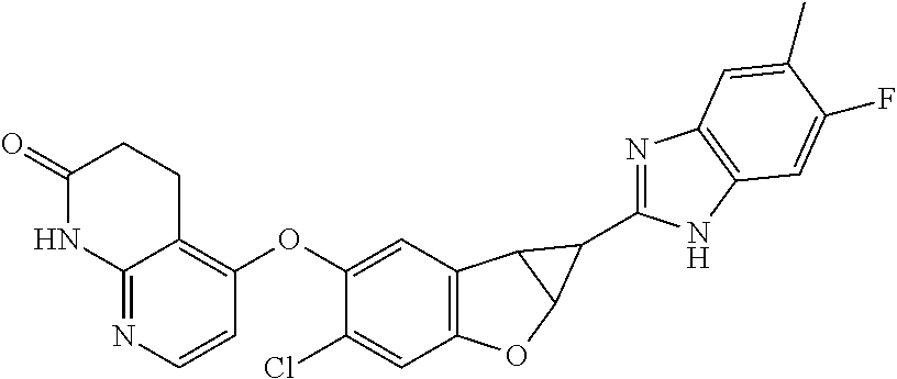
C12=NC=CC(OC3=CC4=C(C=C3Cl)OC3C4C3C3=NC4=C(N3)C=C(F)C(C)=C4)=C1CCC(=O)N2
